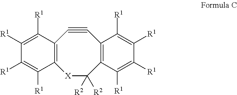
C1#CC2=C([X]C([R2])([R2])C3=C1C([R1])=C([R1])C([R1])=C3[R1])C([R1])=C([R1])C([R1])=C2[R1]
